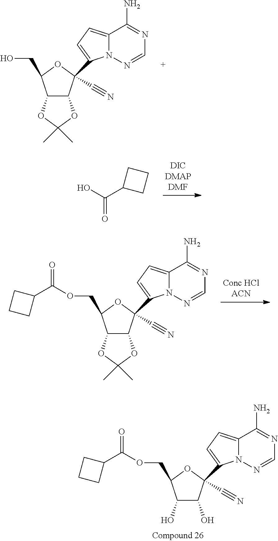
C12=CC=C(C3(C#N)C4C(C(CO)O3)OC(C)(C)O4)N1N=CN=C2N.OC(C1CCC1)=O.C12=CC=C(C3(C#N)C4C(C(COC(=O)C5CCC5)O3)OC(C)(C)O4)N1N=CN=C2N.C12=CC=C(C3(C#N)C(O)C(O)C(COC(C4CCC4)=O)O3)N1N=CN=C2N
